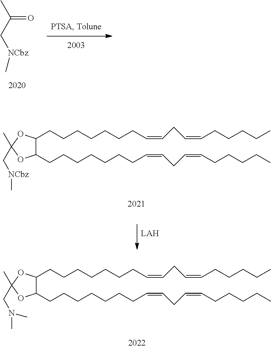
C(C)(C[NCbz]C)=O.C1(CCCCCCCC=CCC=CCCCCC)C(CCCCCCCC=CCC=CCCCCC)OC(C)(C[NCbz]C)O1.C1(CCCCCCCC=CCC=CCCCCC)C(CCCCCCCC=CCC=CCCCCC)OC(C)(CN(C)C)O1
